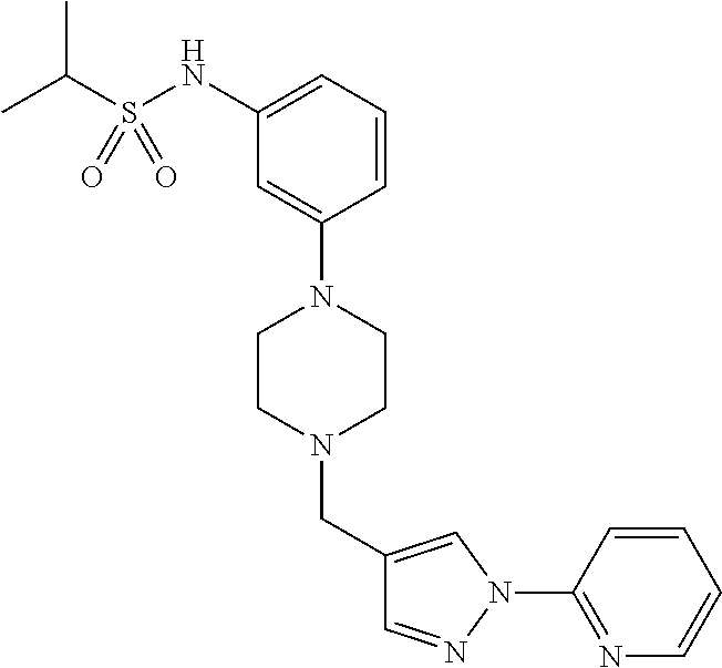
C1=CC=C(NS(C(C)C)(=O)=O)C=C1N1CCN(CC2=CN(C3=NC=CC=C3)N=C2)CC1
